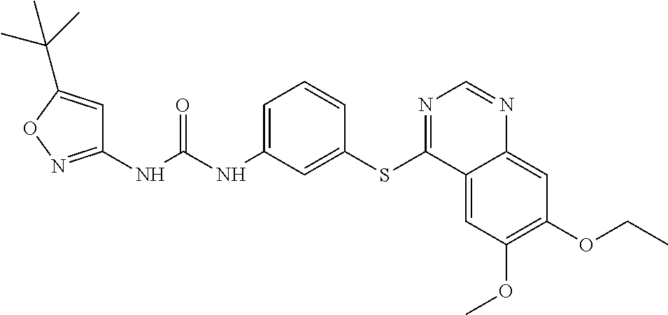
C1(NC(NC2=CC=CC(SC3=NC=NC4=CC(OCC)=C(OC)C=C34)=C2)=O)=NOC(C(C)(C)C)=C1
